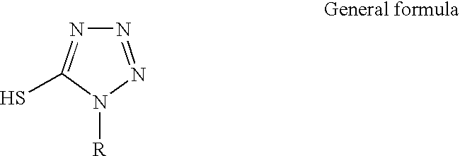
N1=NN([R])C(S)=N1
